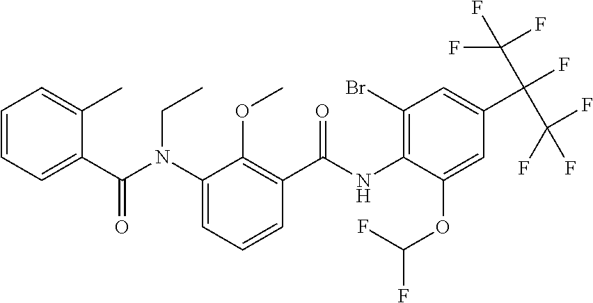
C1=CC=C(C(N(C2=CC=CC(C(NC3=C(Br)C=C(C(C(F)(F)F)(C(F)(F)F)F)C=C3OC(F)F)=O)=C2OC)CC)=O)C(C)=C1
